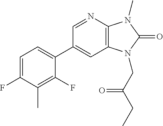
C1(C2=CC=C(F)C(C)=C2F)=CC2=C(N=C1)N(C)C(=O)N2CC(CC)=O
